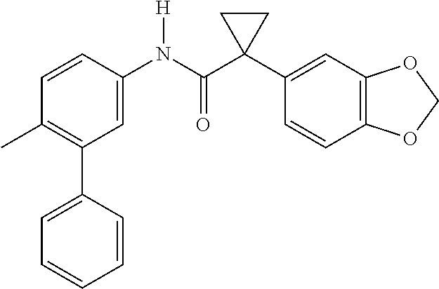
C1=C(N(C(C2(C3=CC4=C(C=C3)OCO4)CC2)=O)[H])C=CC(C)=C1C1=CC=CC=C1
